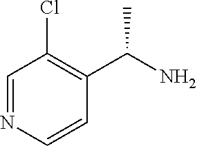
C1=NC=CC(C(N)C)=C1Cl
